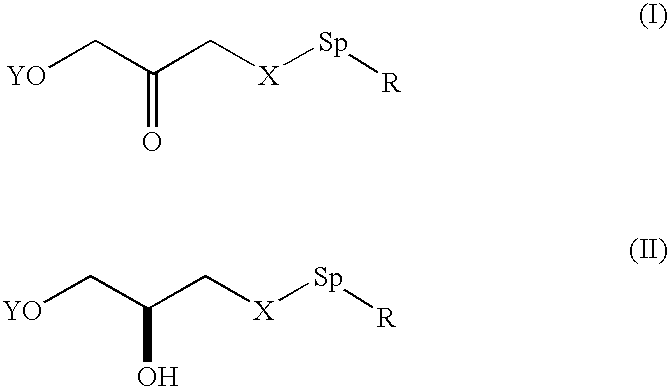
[YO]CC(C[X][Sp][R])=O.[YO]CC(C[X][Sp][R])O
